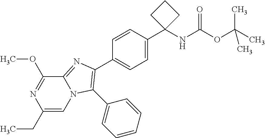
C1(CC)=CN2C(=NC(C3=CC=C(C4(NC(OC(C)(C)C)=O)CCC4)C=C3)=C2C2=CC=CC=C2)C(OC)=N1
